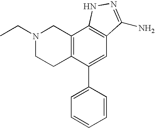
C12=C(C(C3=CC=CC=C3)=CC3=C1NN=C3N)CCN(CC)C2
